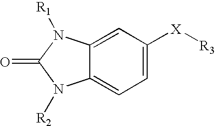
C1=C2C(=CC=C1[X][R3])N([R2])C(=O)N2[R1]
